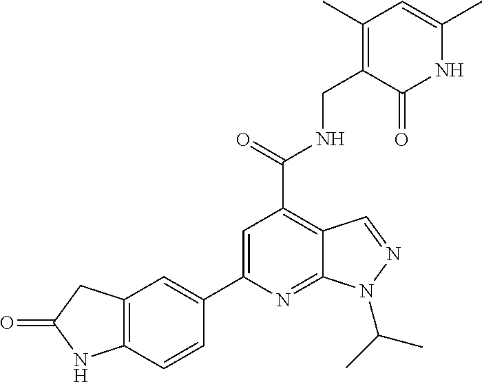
C12=C(C=CC(C3=CC(C(NCC4=C(C)C=C(C)NC4=O)=O)=C4C(=N3)N(C(C)C)N=C4)=C1)NC(=O)C2
